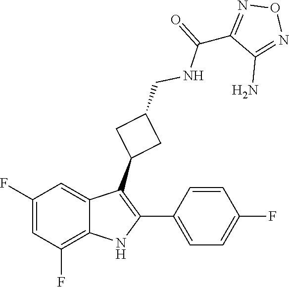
O=C(NCC1CC(C2=C(C3=CC=C(F)C=C3)NC3=C(F)C=C(F)C=C23)C1)C1=NON=C1N
